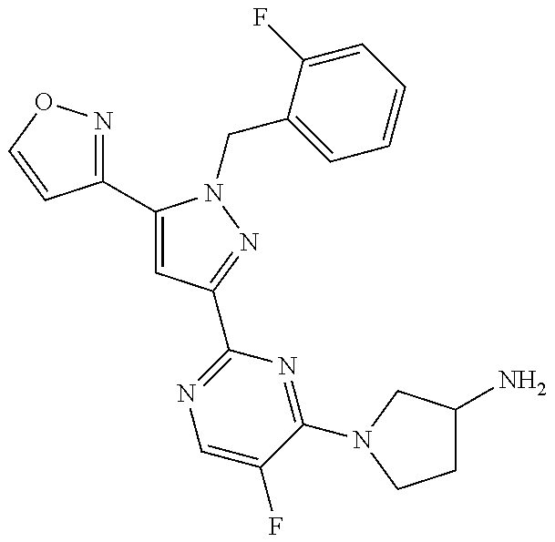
C1(C2=CC(C3=NC=C(F)C(N4CC(N)CC4)=N3)=NN2CC2=CC=CC=C2F)=NOC=C1
